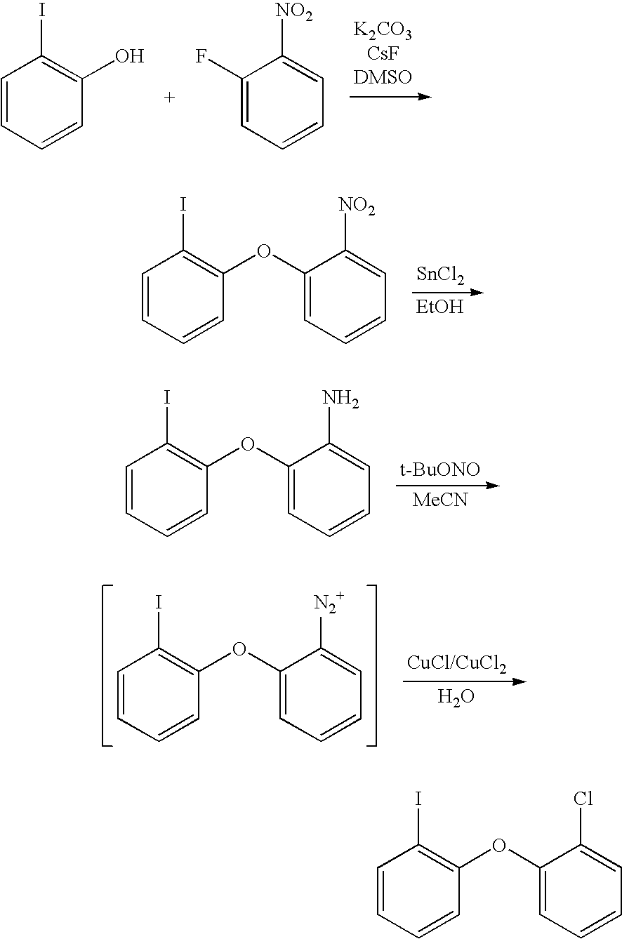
C1=CC=CC(O)=C1I.C1(F)=CC=CC=C1[NO2].C1=CC=CC(OC2=CC=CC=C2[NO2])=C1I.[SnCl2].[EtOH].C1=CC=CC(OC2=CC=CC=C2N)=C1I.[t-BuONO].[MeCN].C1=CC=CC(OC2=CC=CC=C2[N2+])=C1I.O.C1=CC=CC(OC2=CC=CC=C2Cl)=C1I
